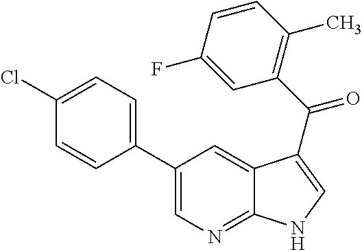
C1(C2=CN=C3C(=C2)C(C(C2=C(C)C=CC(F)=C2)=O)=CN3)=CC=C(Cl)C=C1
